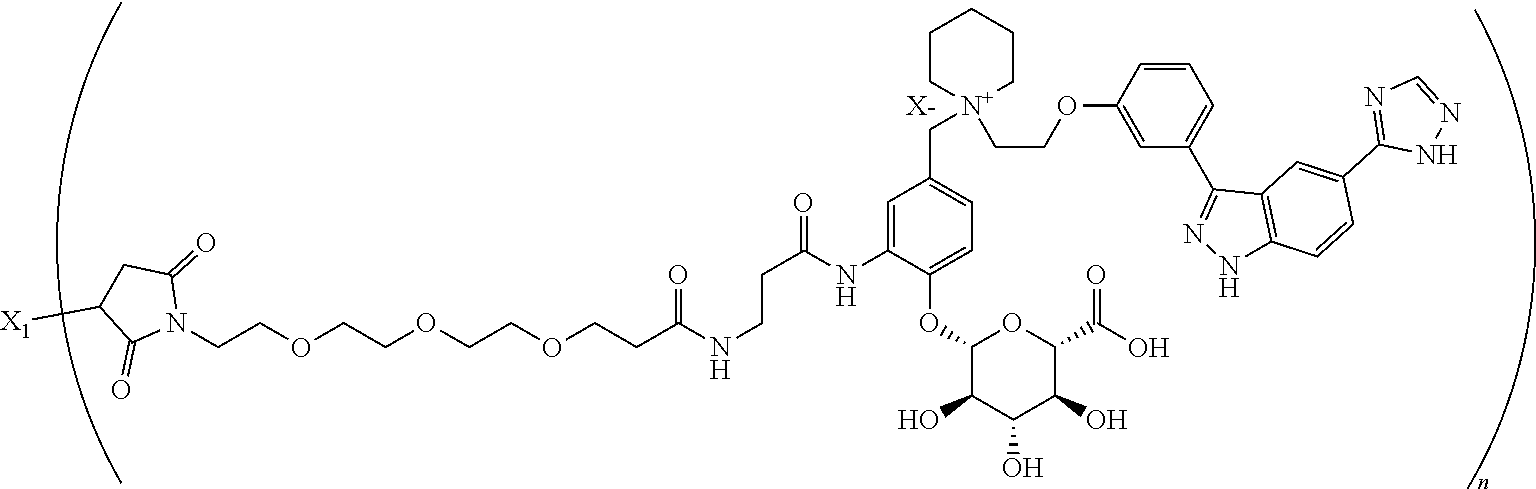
C(COCCOCCOCCC(NCCC(NC1=CC(C[N+]2(CCOC3=CC(C4=NNC5=C4C=C(C4=NC=NN4)C=C5)=CC=C3)CCCCC2)=CC=C1OC1C(O)C(O)C(O)C(C(=O)O)O1)=O)=O)N1C(=O)CC([X1])C1=O.[X-]
